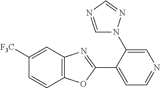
C1=C(N2C=NC=N2)C(C2=NC3=C(O2)C=CC([F3C])=C3)=CC=N1
